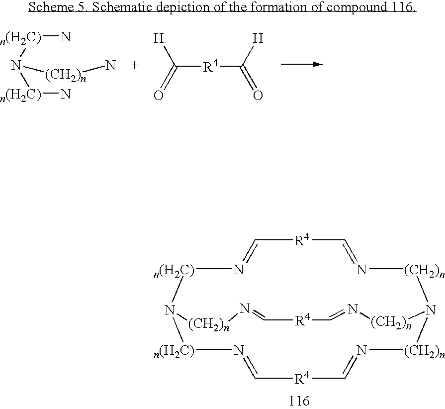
[n(H2C)]1N2[n(H2C)]N=C[R4]C=N[(CH2)n]N([(CH2)n]N=C[R4]C=N1)[(CH2)n]N=C[R4]C=N[(CH2)n]2.N[n(H2C)]N([n(H2C)]N)[(CH2)n]N.C([R4]C(=O)[H])([H])=O
